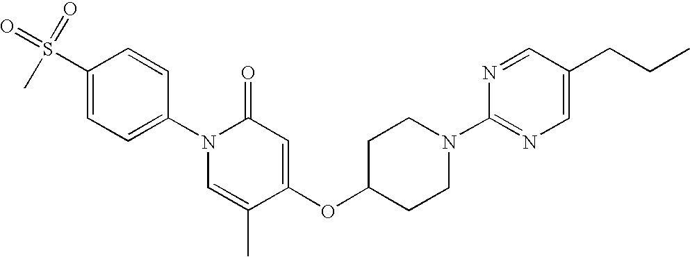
C1(S(=O)(C)=O)=CC=C(N2C=C(C)C(OC3CCN(C4=NC=C(CCC)C=N4)CC3)=CC2=O)C=C1
